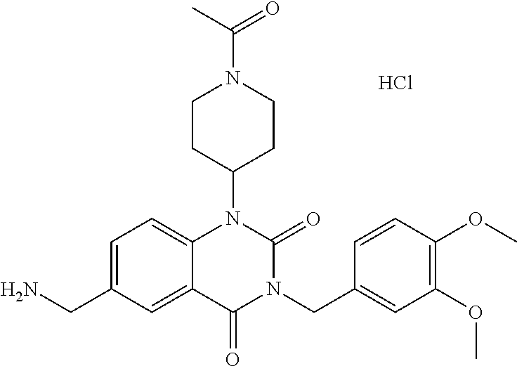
C1=C(CN)C=C2C(=C1)N(C1CCN(C(=O)C)CC1)C(=O)N(CC1=CC(OC)=C(OC)C=C1)C2=O.Cl
